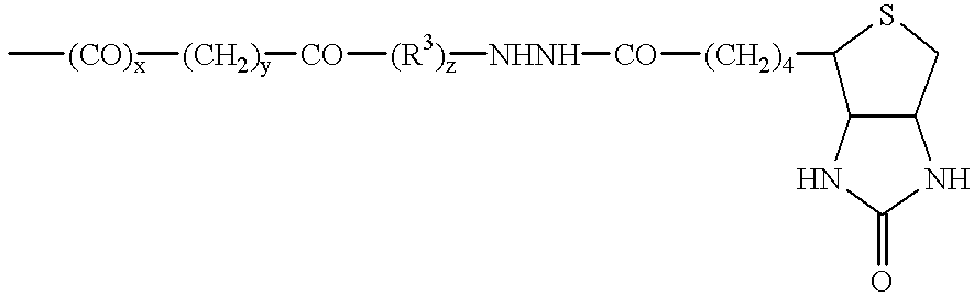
C[(CO)x][(CH2)y][CO][(R3)z][NHNH][CO][(CH2)4]C1C2C(CS1)NC(=O)N2
